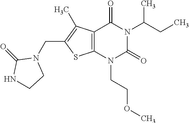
C12=C(N(CCOC)C(=O)N(C(CC)C)C1=O)SC(CN1C(=O)NCC1)=C2C
